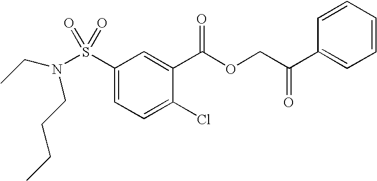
S(C1=CC=C(Cl)C(C(OCC(C2=CC=CC=C2)=O)=O)=C1)(=O)(=O)N(CC)CCCC
